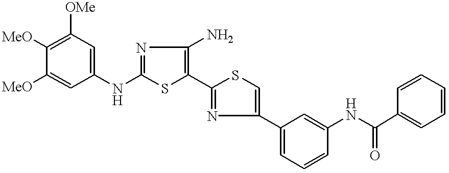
[MeO]C1=C([OMe])C=C(NC2=NC(N)=C(C3=NC(C4=CC=CC(NC(C5=CC=CC=C5)=O)=C4)=CS3)S2)C=C1[MeO]
